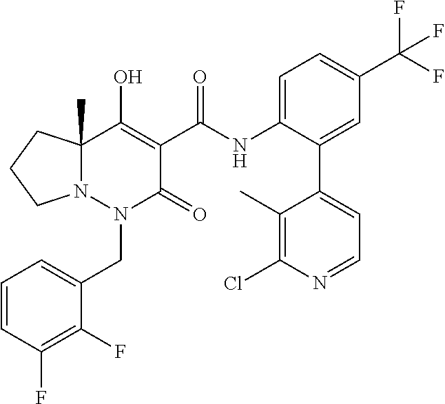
C1=CC(F)=C(F)C(CN2C(=O)C(C(=O)NC3=CC=C(C(F)(F)F)C=C3C3=CC=NC(Cl)=C3C)=C(O)C3(C)N2CCC3)=C1
